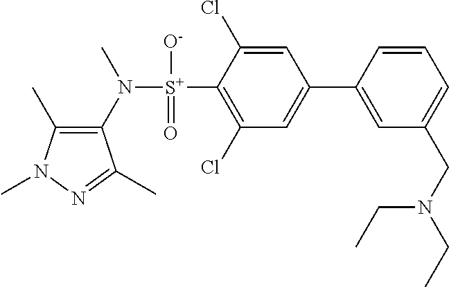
C1(C)=C(N([S+](C2=C(Cl)C=C(C3=CC(CN(CC)CC)=CC=C3)C=C2Cl)([O-])=O)C)C(C)=NN1C
